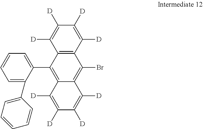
C1(C2=C3C(=C(Br)C4=C2C([D])=C([D])C([D])=C4[D])C([D])=C([D])C([D])=C3[D])=CC=CC=C1C1=CC=CC=C1
